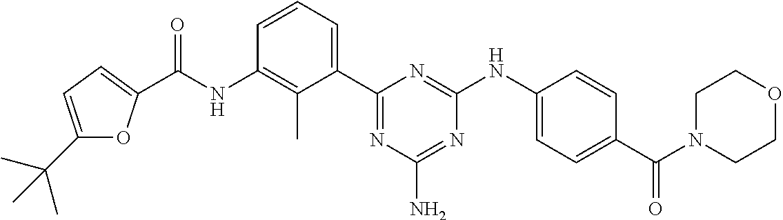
N(C1=C(C)C(C2=NC(N)=NC(NC3=CC=C(C(=O)N4CCOCC4)C=C3)=N2)=CC=C1)C(=O)C1=CC=C(C(C)(C)C)O1
